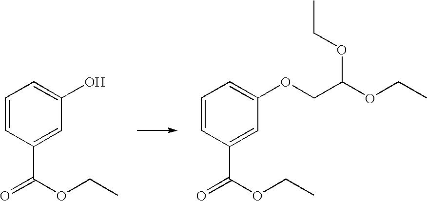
C1=CC(C(OCC)=O)=CC(O)=C1.C1=CC(C(OCC)=O)=CC(OCC(OCC)OCC)=C1
